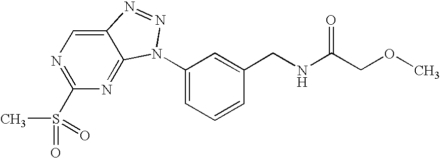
C12=CN=C(S(C)(=O)=O)N=C1N(C1=CC=CC(CNC(COC)=O)=C1)N=N2
